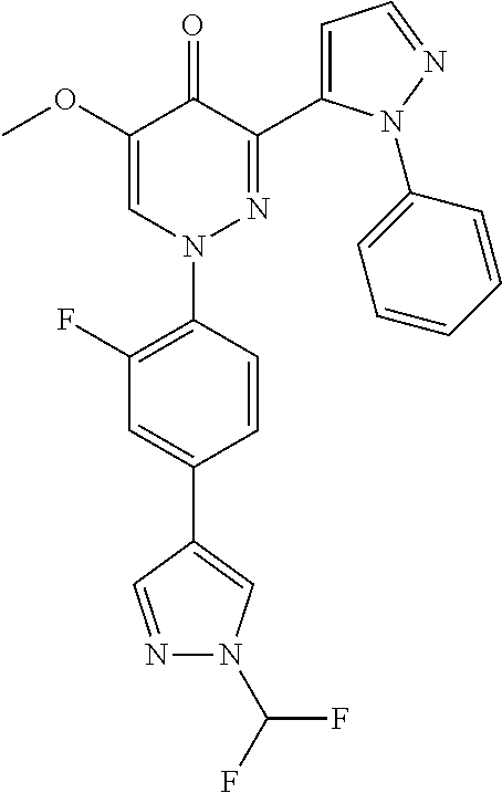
C1=CC(N2N=C(C3=CC=NN3C3=CC=CC=C3)C(=O)C(OC)=C2)=C(F)C=C1C1=CN(C(F)F)N=C1
